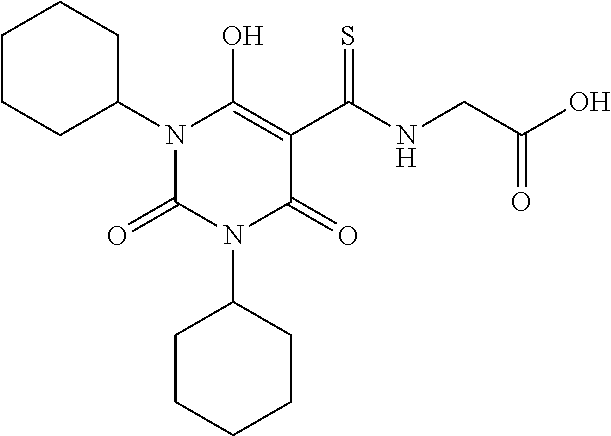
C1CCC(N2C(=O)N(C3CCCCC3)C(=O)C(C(NCC(O)=O)=S)=C2O)CC1
